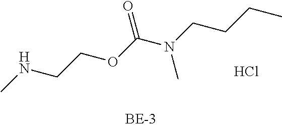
CNCCOC(N(CCCC)C)=O.Cl
